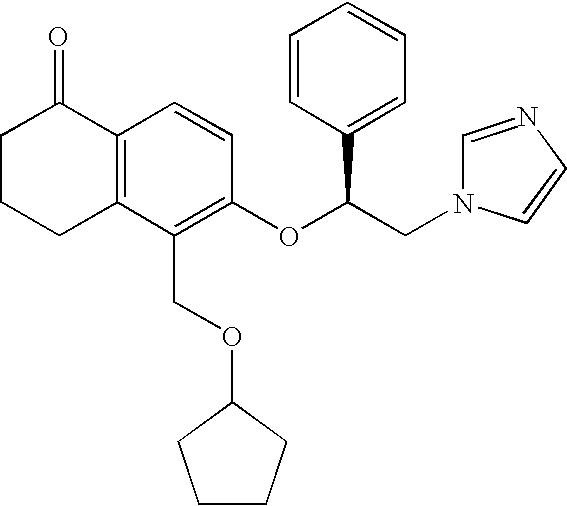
C1CCC2=C(C1=O)C=CC(OC(CN1C=NC=C1)C1=CC=CC=C1)=C2COC1CCCC1
